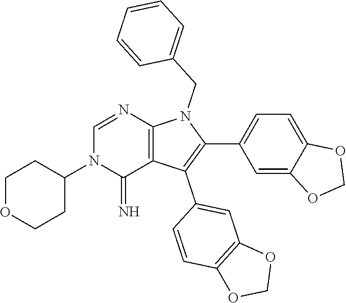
C1OCCC(N2C(=N)C3=C(N=C2)N(CC2=CC=CC=C2)C(C2=CC=C4C(=C2)OCO4)=C3C2=CC3=C(C=C2)OCO3)C1
